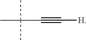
CC(C)(C)C#C[H]
